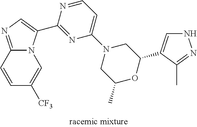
C12=NC=C(C3=NC(N4CC(C)OC(C5=CNN=C5C)C4)=CC=N3)N1C=C([CF3])C=C2
